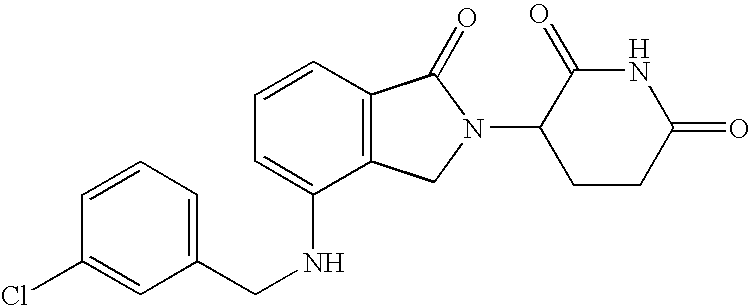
C(NC1=CC=CC2=C1CN(C1CCC(=O)NC1=O)C2=O)C1=CC=CC(Cl)=C1
